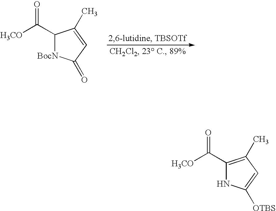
[H3CO]C(=O)C1[BocN]C(=O)C=C1C.[H3CO]C(=O)C1=C(C)C=C([OTBS])N1
